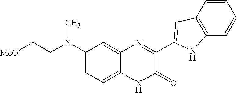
C1=C2C(=CC(N(CC[MeO])C)=C1)N=C(C1=CC3=C(C=CC=C3)N1)C(=O)N2
